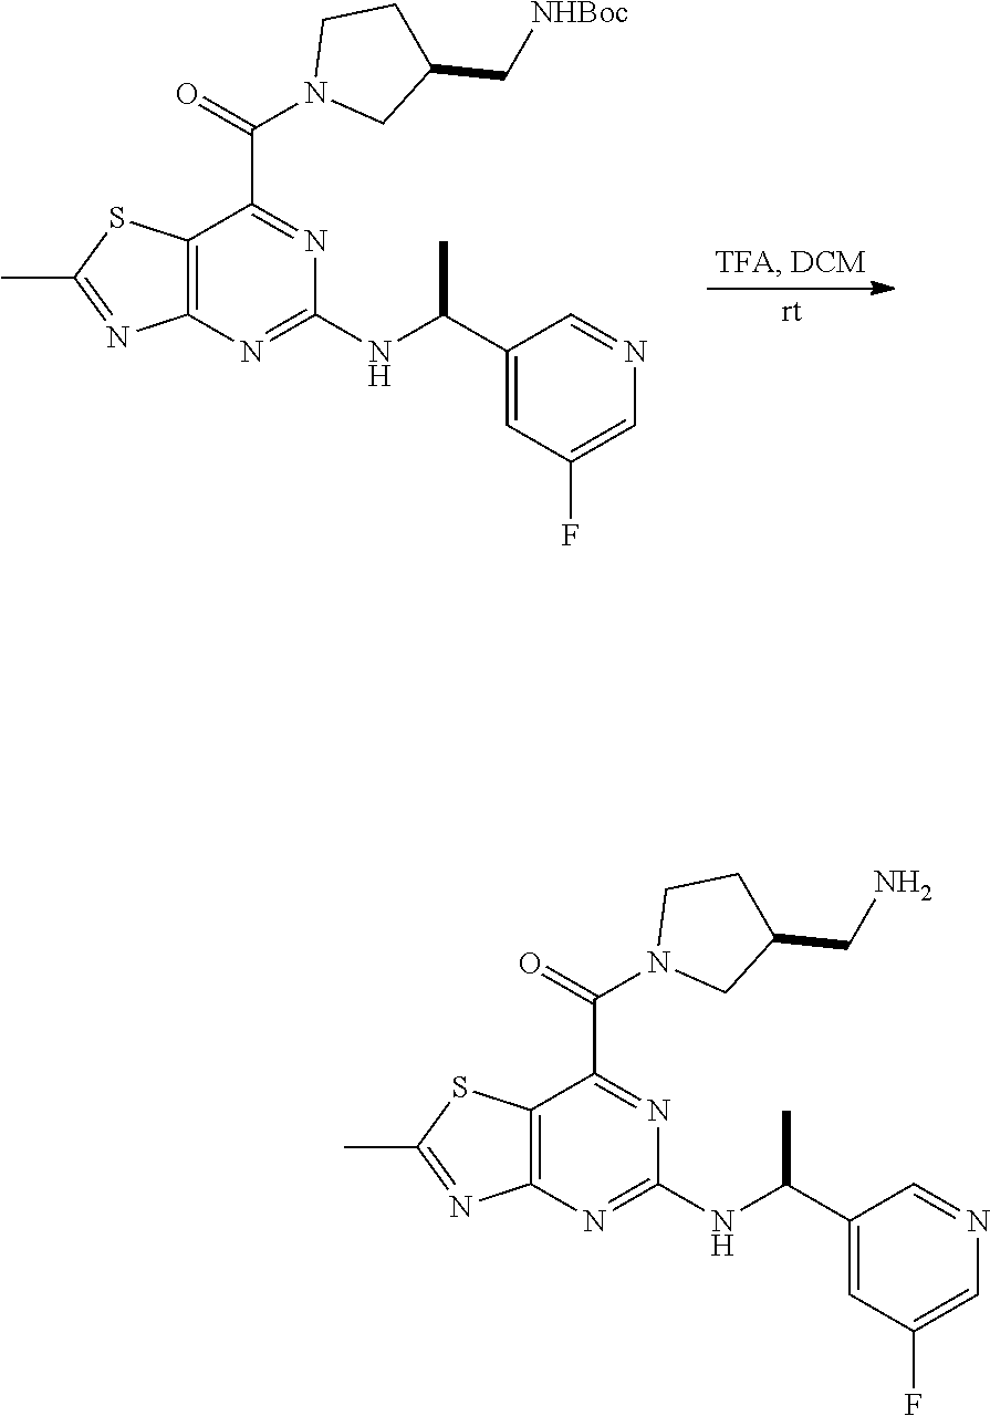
C12=C(N=C(NC(C3=CC(F)=CN=C3)C)N=C1C(=O)N1CC(C[NHBoc])CC1)N=C(C)S2.C12=C(N=C(NC(C3=CC(F)=CN=C3)C)N=C1C(=O)N1CC(CN)CC1)N=C(C)S2
